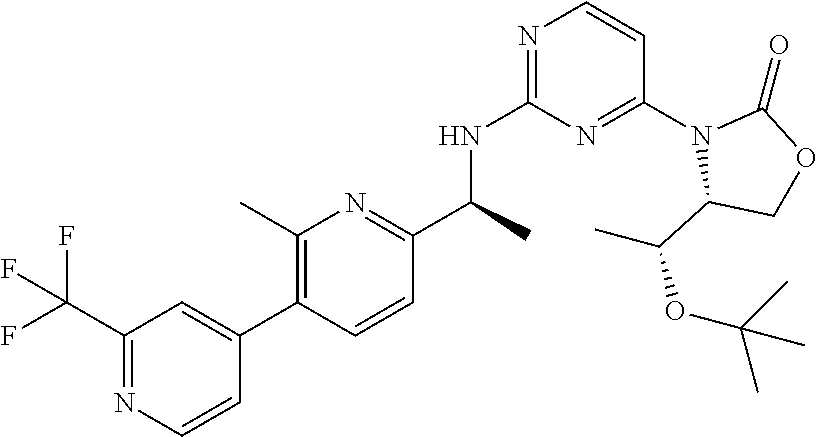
C1(C(F)(F)F)=NC=CC(C2=C(C)N=C(C(NC3=NC=CC(N4C(C(C)OC(C)(C)C)COC4=O)=N3)C)C=C2)=C1
